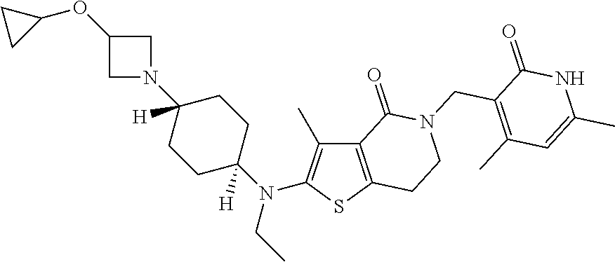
C1(OC2CN(C3([H])CCC(N(CC)C4=C(C)C5=C(S4)CCN(CC4=C(C)C=C(C)NC4=O)C5=O)([H])CC3)C2)CC1
